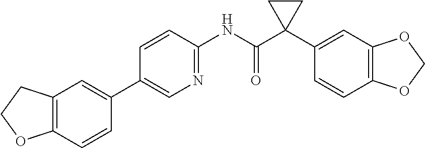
C1=CC(NC(C2(C3=CC4=C(C=C3)OCO4)CC2)=O)=NC=C1C1=CC2=C(C=C1)OCC2
